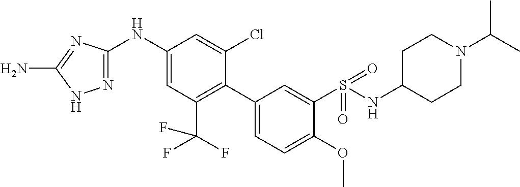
N(C1=CC(C(F)(F)F)=C(C2=CC=C(OC)C(S(NC3CCN(C(C)C)CC3)(=O)=O)=C2)C(Cl)=C1)C1=NNC(N)=N1
